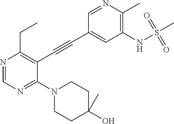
N1=CN=C(N2CCC(O)(C)CC2)C(C#CC2=CC(NS(C)(=O)=O)=C(C)N=C2)=C1CC
